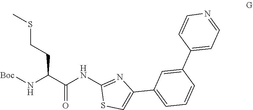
[Boc]NC(C(NC1=NC(C2=CC=CC(C3=CC=NC=C3)=C2)=CS1)=O)CCSC
